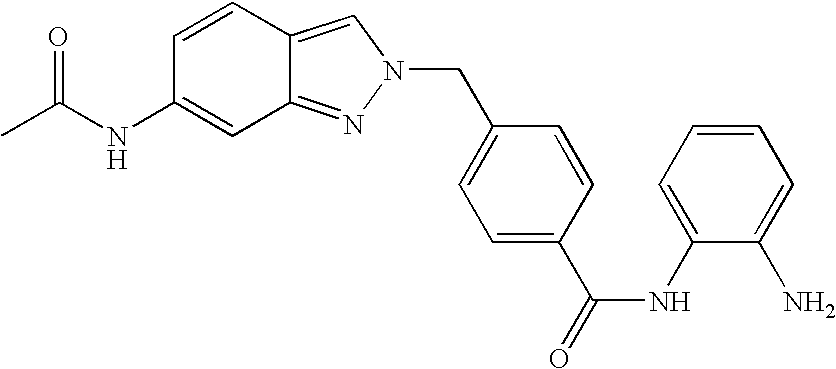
CC(NC1=CC2=NN(CC3=CC=C(C(NC4=CC=CC=C4N)=O)C=C3)C=C2C=C1)=O
